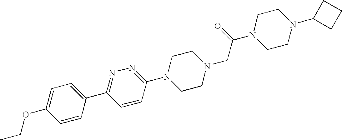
C1=CC(C2=NN=C(N3CCN(CC(N4CCN(C5CCC5)CC4)=O)CC3)C=C2)=CC=C1OCC
